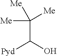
C(C(O)[Pyd])([Me])([Me])[Me]
